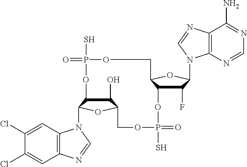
C1(O)C2C(N3C4=C(C=C(Cl)C(Cl)=C4)N=C3)OC1COP(S)(=O)OC1C(F)C(N3C4=C(C(N)=NC=N4)N=C3)OC1COP(S)(=O)O2
